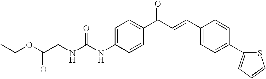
CCOC(CNC(NC1=CC=C(C(C=CC2=CC=C(C3=CC=CS3)C=C2)=O)C=C1)=O)=O
